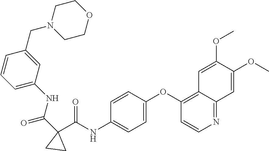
O=C(C1(C(NC2=CC=C(OC3=C4C(=NC=C3)C=C(OC)C(OC)=C4)C=C2)=O)CC1)NC1=CC=CC(CN2CCOCC2)=C1
